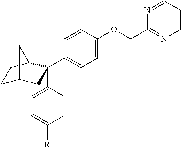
C1C2CC(C3=CC=C(OCC4=NC=CC=N4)C=C3)(C3=CC=C([R])C=C3)C(C1)C2
